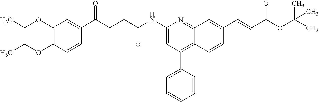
C1=CC(OCC)=C(OCC)C=C1C(CCC(NC1=CC(C2=CC=CC=C2)=C2C(=N1)C=C(C=CC(OC(C)(C)C)=O)C=C2)=O)=O
